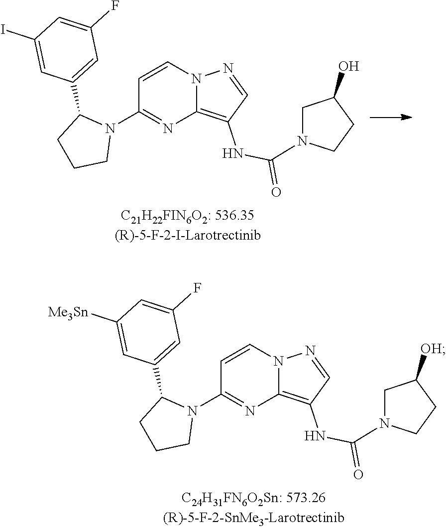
C1=CN2C(=C(NC(N3CCC(O)C3)=O)C=N2)N=C1N1C(C2=CC(F)=CC(I)=C2)CCC1.C1=CN2C(=C(NC(N3CCC([OH])C3)=O)C=N2)N=C1N1C(C2=CC(F)=CC([Me3Sn])=C2)CCC1
